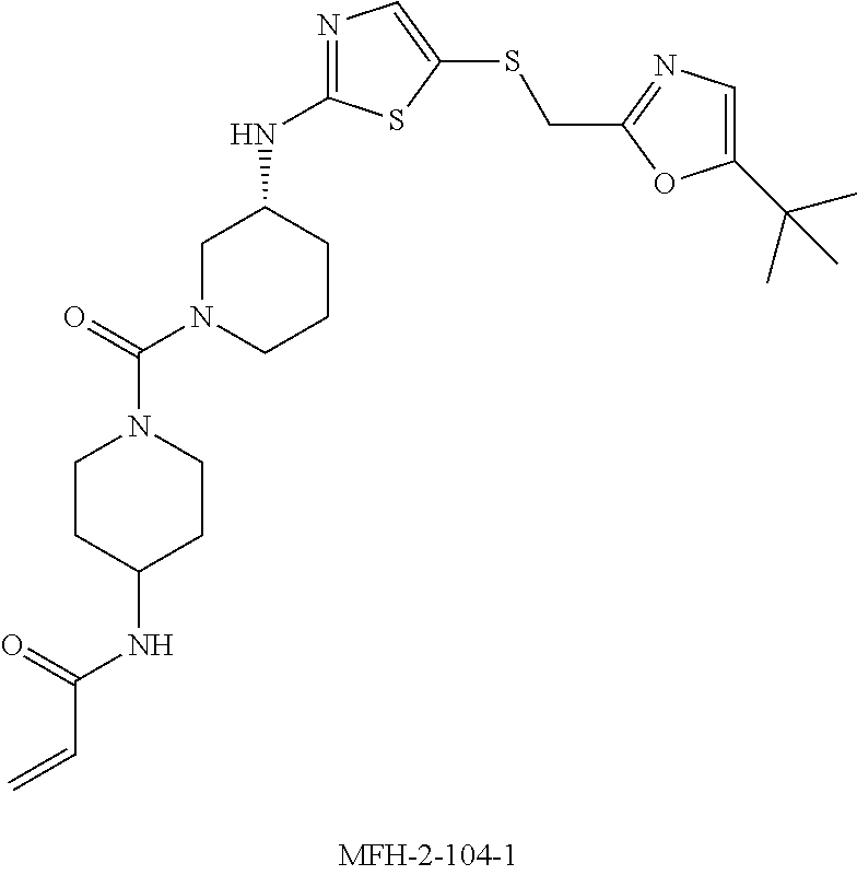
C=CC(NC1CCN(C(=O)N2CCCC(NC3=NC=C(SCC4=NC=C(C(C)(C)C)O4)S3)C2)CC1)=O
